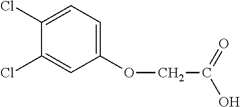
C1(OCC(O)=O)=CC=C(Cl)C(Cl)=C1
